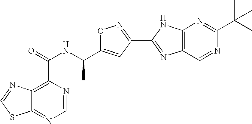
C12=NC=NC(C(=O)NC(C3=CC(C4=NC5=C(N4)N=C(C(C)(C)C)N=C5)=NO3)C)=C1N=CS2
